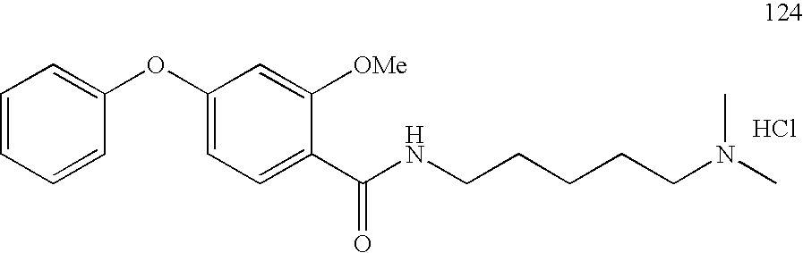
C1=CC=CC(OC2=CC=C(C(NCCCCCN(C)C)=O)C([OMe])=C2)=C1.Cl
